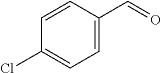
C1=CC(C=O)=CC=C1Cl
